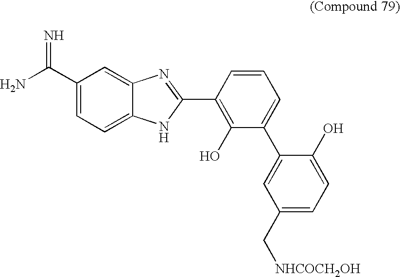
C1(C(N)=N)=CC=C2C(=C1)N=C(C1=C(O)C(C3=CC(C[NHCOCH2OH])=CC=C3O)=CC=C1)N2
